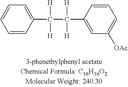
C1=CC(C([H])([H])C([H])([H])C2=CC([OAc])=CC=C2)=CC=C1
